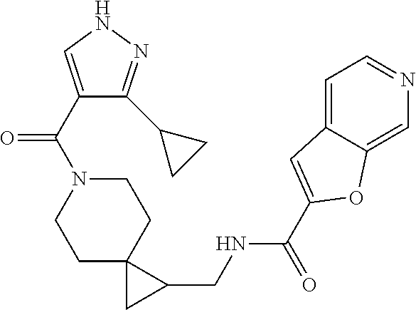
C1C2(CCN(C(=O)C3=CNN=C3C3CC3)C1)CC2CNC(=O)C1=CC2=CC=NC=C2O1
